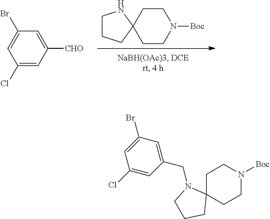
C1CCC2(N1)CCN([Boc])CC2.C1(Cl)=CC([CHO])=CC(Br)=C1.C1=C(Cl)C=C(Br)C=C1CN1C2(CCN([Boc])CC2)CCC1
